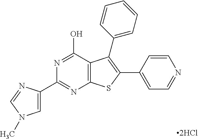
C1(C2=NC3=C(C(O)=N2)C(C2=CC=CC=C2)=C(C2=CC=NC=C2)S3)=CN(C)C=N1.[2HCl]
